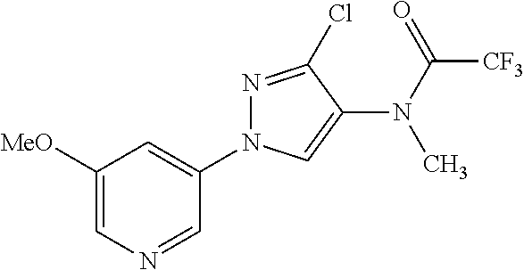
C1([MeO])=CN=CC(N2N=C(Cl)C(N(C([CF3])=O)C)=C2)=C1
